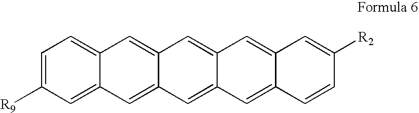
C1=C2C(=CC3=CC4=CC([R9])=CC=C4C=C13)C=C1C(=C2)C=C([R2])C=C1
